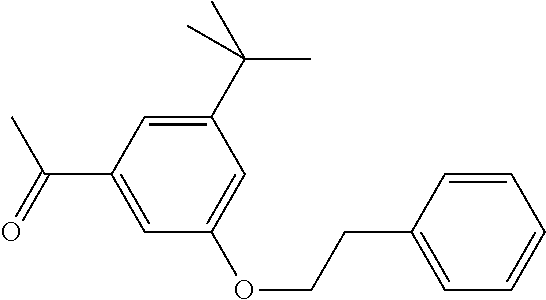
C1(C(C)(C)C)=CC(C(=O)C)=CC(OCCC2=CC=CC=C2)=C1
